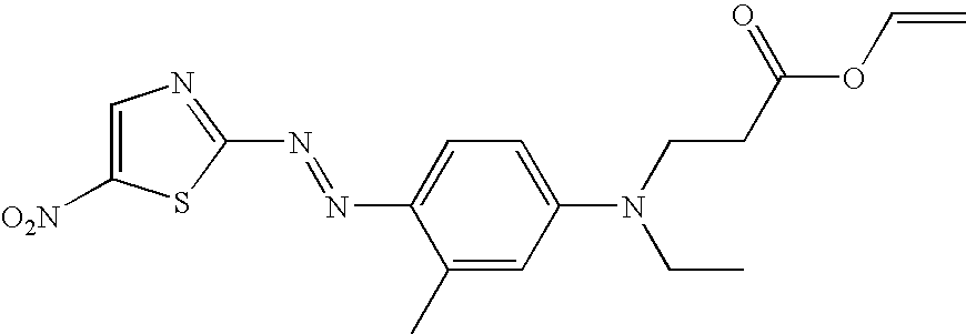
C1(N=NC2=CC=C(N(CCC(OC=C)=O)CC)C=C2C)=NC=C([O2N])S1
